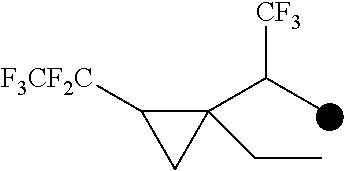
C1(C(C)[CF3])(CC)C([F3CF2C])C1
